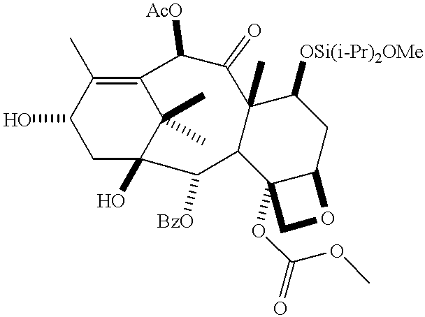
C1C2(O)C(C)(C)C(=C(C)C1O)C([AcO])C(=O)C1(C)C(C2[BzO])C2(OC(OC)=O)C(CC1[OSi(i-Pr)2OMe])OC2
